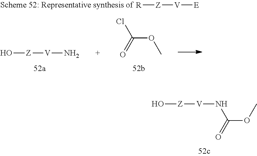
[R][Z][V][E].C(OC)(Cl)=O.O[Z][V]N.O[Z][V]NC(OC)=O
